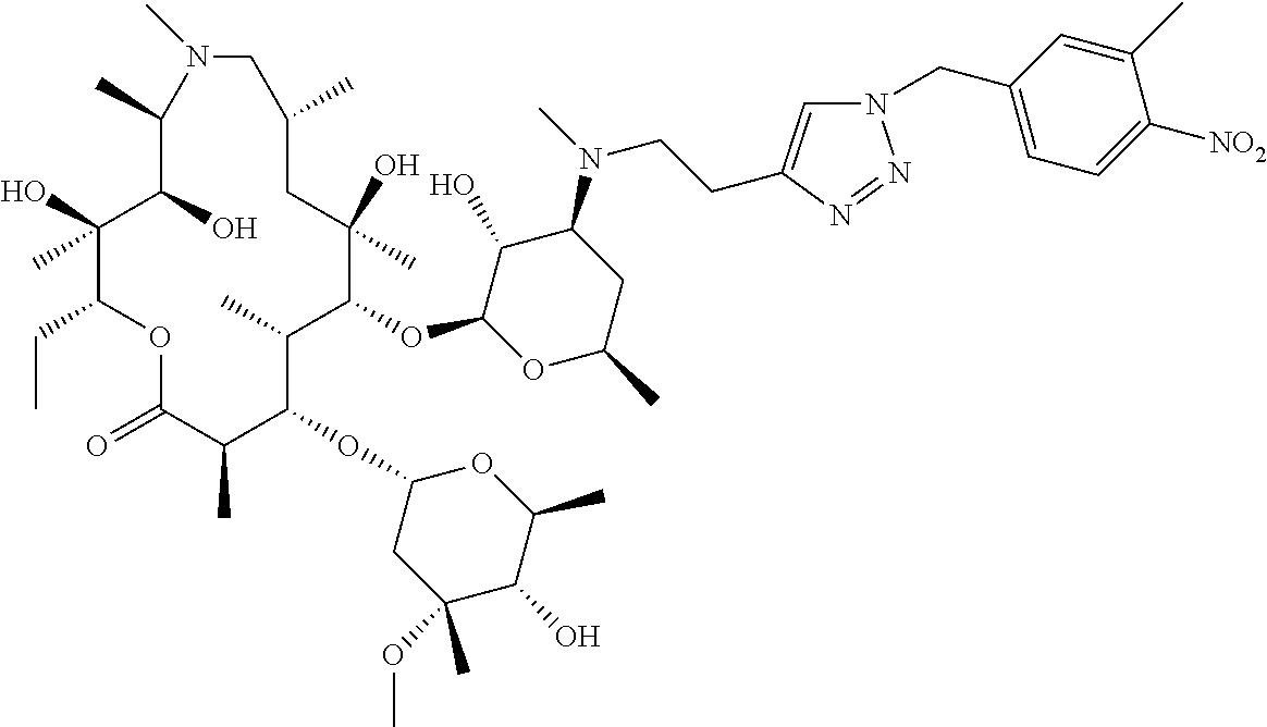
C1(O)C(OC2C(C)C(OC3CC(OC)(C)C(O)C(C)O3)C(C)C(=O)OC(CC)C(O)(C)C(O)C(C)N(C)CC(C)CC2(O)C)OC(C)CC1N(C)CCC1=CN(CC2=CC=C([NO2])C(C)=C2)N=N1
